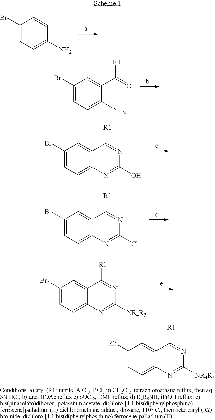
C1(Br)=CC=C(N)C=C1.C1(Br)=CC=C(N)C(C(=O)[R1])=C1.C1(Br)=CC=C2C(=C1)C([R1])=NC(O)=N2.C1(Br)=CC=C2C(=C1)C([R1])=NC(Cl)=N2.C1(Br)=CC=C2C(=C1)C([R1])=NC([NR4R5])=N2.C1([R2])=CC=C2C(=C1)C([R1])=NC([NR4R5])=N2
